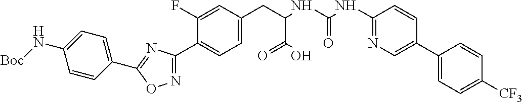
C1=C(F)C(C2=NOC(C3=CC=C(N[Boc])C=C3)=N2)=CC=C1CC(C(=O)O)NC(=O)NC1=NC=C(C2=CC=C([CF3])C=C2)C=C1
